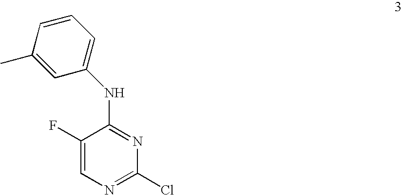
C1(Cl)=NC=C(F)C(NC2=CC=CC(C)=C2)=N1
